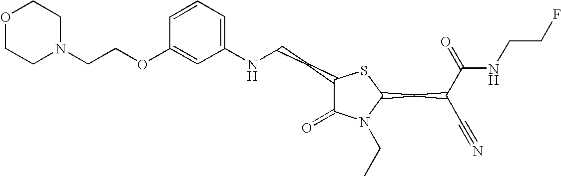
C1=CC=C(NCCC2C(=O)N(CC)C(CC(C#N)C(=O)NCCF)S2)C=C1OCCN1CCOCC1
